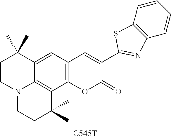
C12=CC3=C(C4=C1N(CCC2(C)C)CCC4(C)C)OC(=O)C(C1=NC2=C(C=CC=C2)S1)=C3.[C545T]
